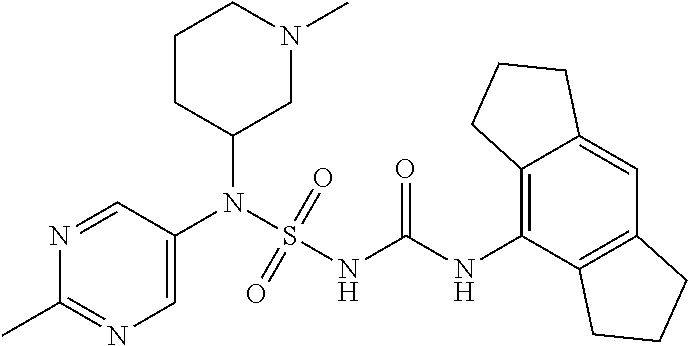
C1(N(S(NC(NC2=C3C(=CC4=C2CCC4)CCC3)=O)(=O)=O)C2=CN=C(C)N=C2)CN(C)CCC1
